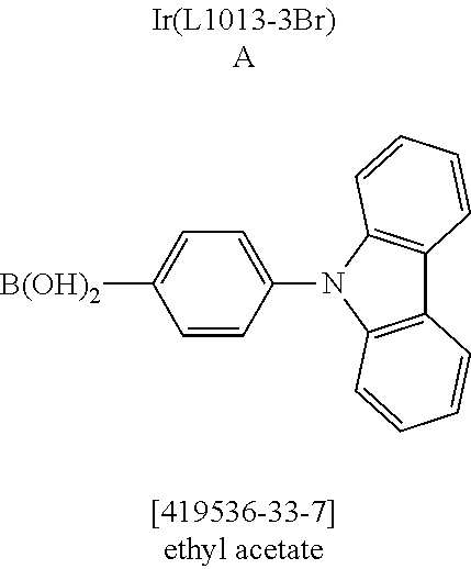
C12=C(N(C3=CC=C([B(OH)2])C=C3)C3=C1C=CC=C3)C=CC=C2
